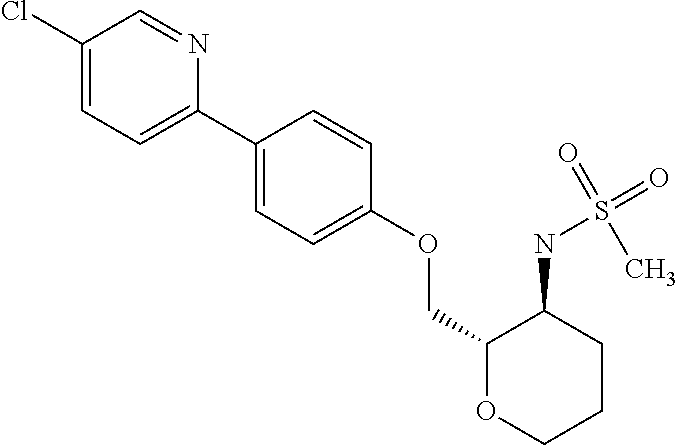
C1(C2=CC=C(Cl)C=N2)=CC=C(OCC2OCCCC2NS(=O)(C)=O)C=C1
